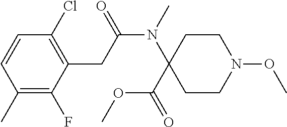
C1(C)=C(F)C(CC(N(C2(C(OC)=O)CCN(OC)CC2)C)=O)=C(Cl)C=C1
